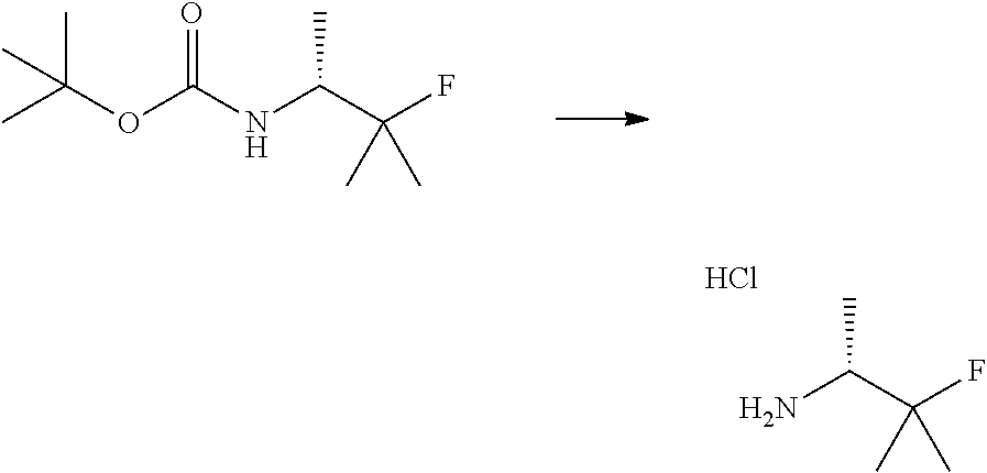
O(C(NC(C(F)(C)C)C)=O)C(C)(C)C.NC(C(F)(C)C)C.Cl
